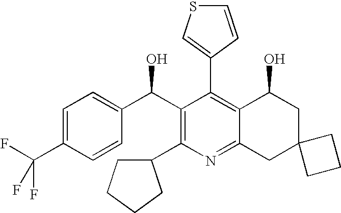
C1(C2=C3C(=NC(C4CCCC4)=C2C(C2=CC=C(C(F)(F)F)C=C2)O)CC2(CC3O)CCC2)=CSC=C1
